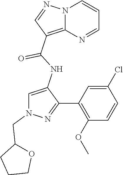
N12C(=C(C(NC3=CN(CC4CCCO4)N=C3C3=C(OC)C=CC(Cl)=C3)=O)C=N1)N=CC=C2
